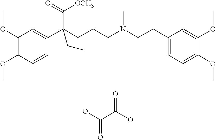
C1(OC)=C(OC)C=CC(C(CCCN(CCC2=CC=C(OC)C(OC)=C2)C)(C(=O)[OCH3])CC)=C1.OC(C(O)=O)=O
